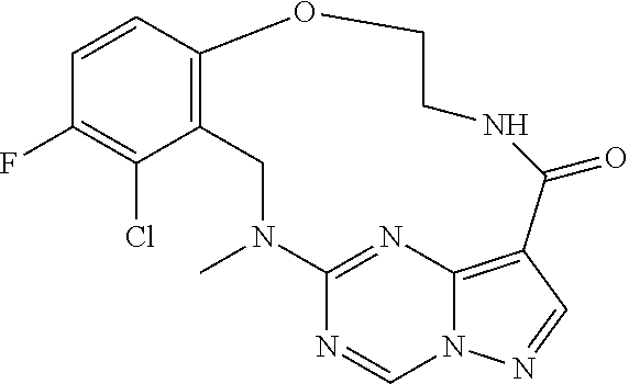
C1=CC2=C(C(Cl)=C1F)CN(C)C1=NC3=C(C=NN3C=N1)C(=O)NCCO2
